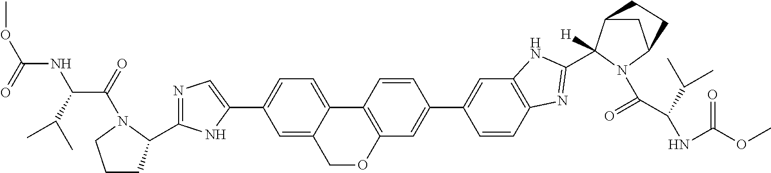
C1=C2C(=CC=C1C1=CN=C(C3CCCN3C(C(NC(=O)OC)C(C)C)=O)N1)C1=C(OC2)C=C(C2=CC3=C(C=C2)N=C(C2([H])C4CC(N2C(=O)C(C(C)C)NC(=O)OC)CC4)N3)C=C1
